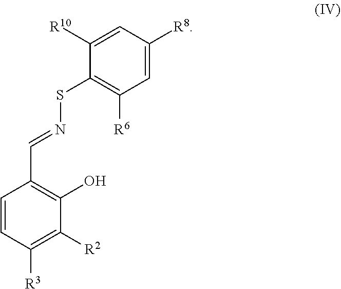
C1([R10])=CC([R8])=CC([R6])=C1SN=CC1=C(O)C([R2])=C([R3])C=C1
